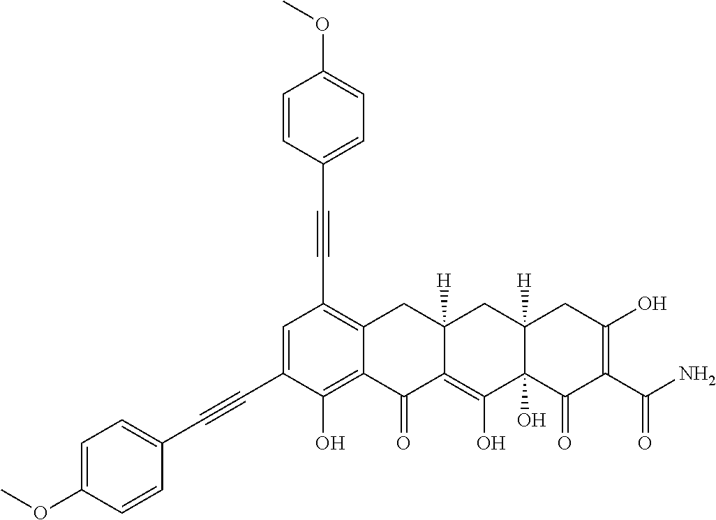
C1=C(C#CC2=CC=C(OC)C=C2)C(O)=C2C(=C1C#CC1=CC=C(OC)C=C1)CC1([H])C(=C(O)C3(O)C([H])(C1)CC(O)=C(C(N)=O)C3=O)C2=O
